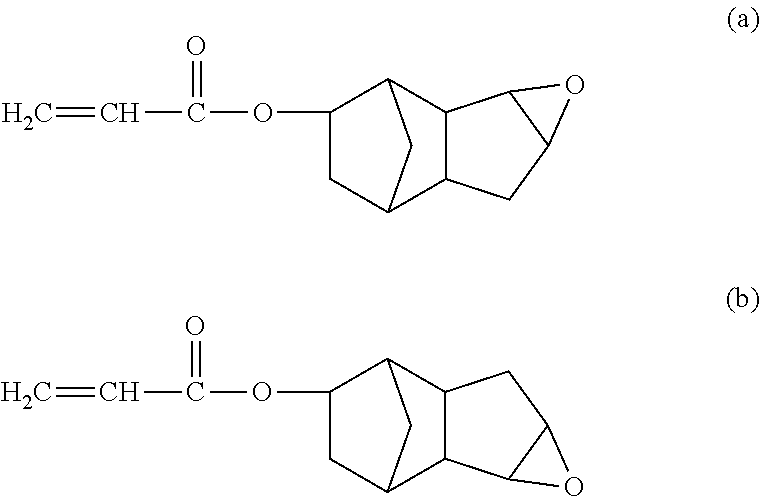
C=CC(OC1CC2C3C(C1C2)C1C(C3)O1)=O.C=CC(OC1CC2C3C(C1C2)CC1C3O1)=O
